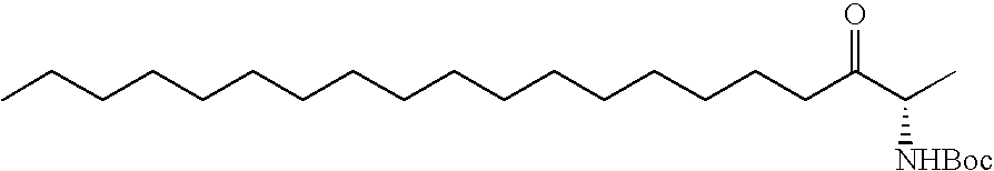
C(CCCCCCCCCCCCCC(C([NHBoc])C)=O)CCC
